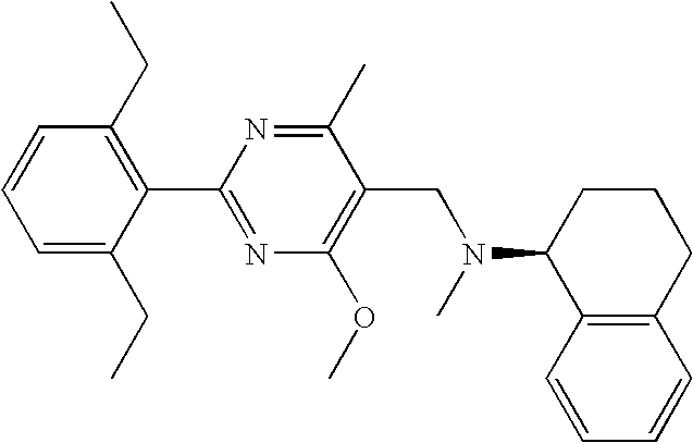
C1=C(CC)C(C2=NC(OC)=C(CN(C)C3C4=C(CCC3)C=CC=C4)C(C)=N2)=C(CC)C=C1
